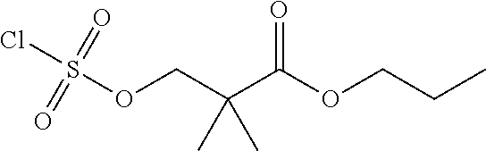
O(C(C(COS(Cl)(=O)=O)(C)C)=O)CCC
